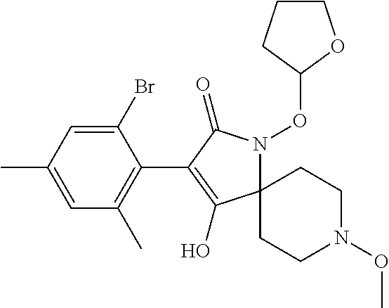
C1(Br)=CC(C)=CC(C)=C1C1=C(O)C2(N(OC3OCCC3)C1=O)CCN(OC)CC2
